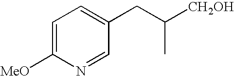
C1=C([MeO])N=CC(CC([CH2OH])C)=C1
